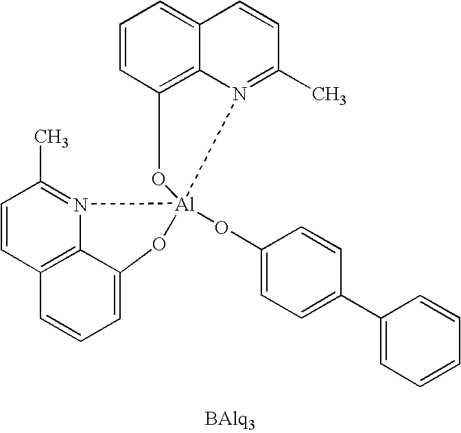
C1=CC2=C3N(=C1C)[Al]1(OC4=CC=C(C5=CC=CC=C5)C=C4)(OC3=CC=C2)N2=C(C)C=CC3=CC=CC(=C32)O1
